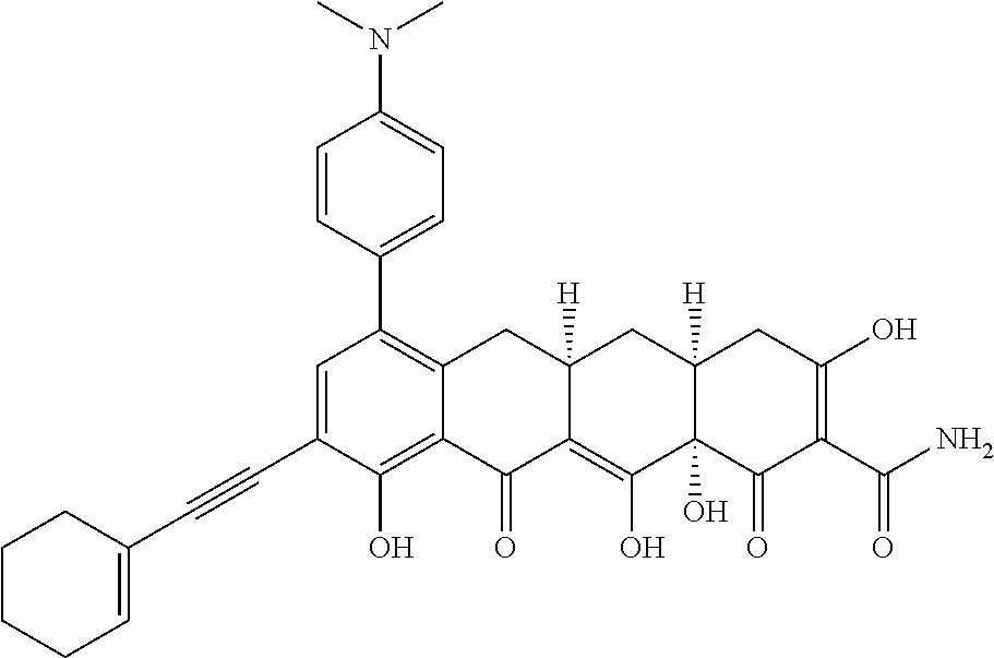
C1=C(C#CC2=CCCCC2)C(O)=C2C(=C1C1=CC=C(N(C)C)C=C1)CC1([H])C(=C(O)C3(O)C([H])(C1)CC(O)=C(C(N)=O)C3=O)C2=O
